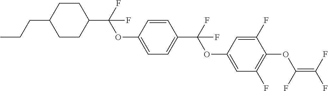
C(C1CCC(C(F)(OC2=CC=C(C(OC3=CC(F)=C(OC(=C(F)F)F)C(F)=C3)(F)F)C=C2)F)CC1)CC
